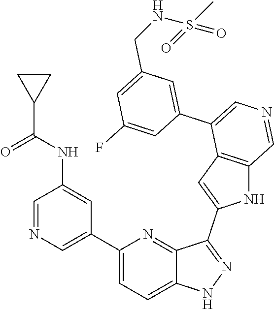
C1(C2=CN=CC(NC(=O)C3CC3)=C2)=CC=C2C(=N1)C(C1=CC3=C(N1)C=NC=C3C1=CC(CNS(C)(=O)=O)=CC(F)=C1)=NN2
